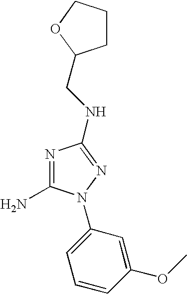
C1(N)=NC(NCC2CCCO2)=NN1C1=CC=CC(OC)=C1
